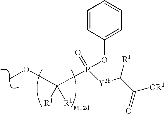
COC([R1])([R1])P([Y2b]C(C([OR1])=O)[R1])(OC1=CC=CC=C1)=O
